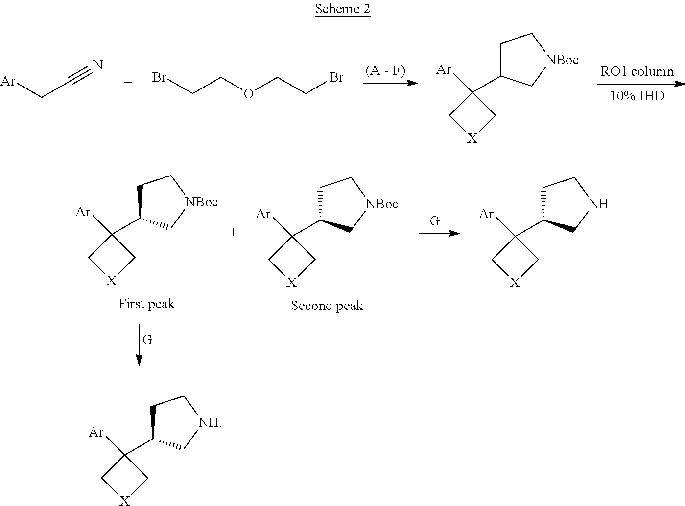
C1(C2CC[NH]C2)([Ar])C[X]C1.C1(C2CC[NBoc]C2)([Ar])C[X]C1.C(C#N)[Ar].C(COCCBr)Br.C1(C2CC[NBoc]C2)([Ar])C[X]C1.C1(C2CC[NBoc]C2)([Ar])C[X]C1.C1(C2CCNC2)([Ar])C[X]C1
